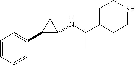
C1=CC=CC(C2C(NC(C3CCNCC3)C)C2)=C1
